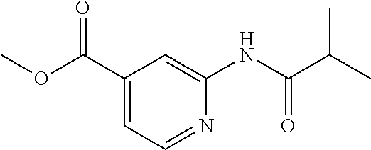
C1(C(OC)=O)=CC=NC(NC(C(C)C)=O)=C1
